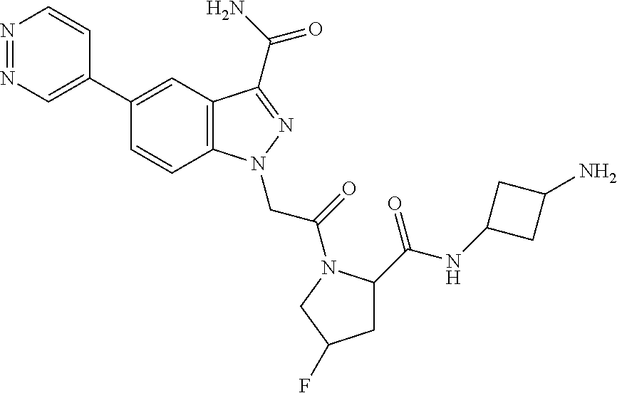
N1=NC=C(C2=CC3=C(C=C2)N(CC(=O)N2C(C(NC4CC(N)C4)=O)CC(F)C2)N=C3C(=O)N)C=C1
